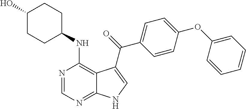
C1(O)CCC(NC2=C3C(=NC=N2)NC=C3C(=O)C2=CC=C(OC3=CC=CC=C3)C=C2)CC1
